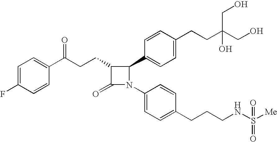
C1=C(F)C=CC(C(CCC2C(=O)N(C3=CC=C(CCCNS([Me])(=O)=O)C=C3)C2C2=CC=C(CCC(CO)(CO)O)C=C2)=O)=C1
